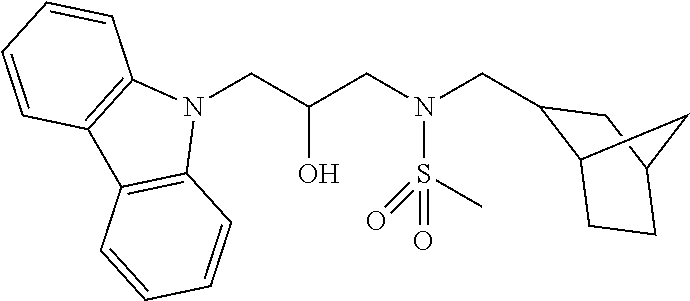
N1(CC(CN(CC2C3CCC(C2)C3)S(C)(=O)=O)O)C2=C(C3=C1C=CC=C3)C=CC=C2
